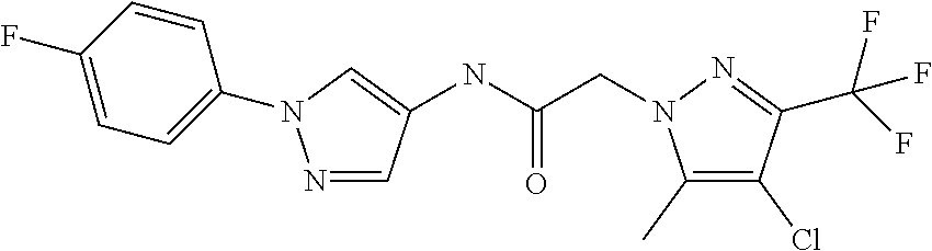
N1=CC(NC(=O)CN2C(C)=C(Cl)C(C(F)(F)F)=N2)=CN1C1=CC=C(F)C=C1
